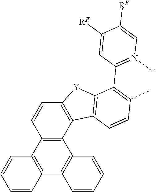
C12=C(C=CC(C)=C1C1=N(C)C=C([RE])C([RF])=C1)C1=C([Y]2)C=CC2=C1C1=C(C3=C2C=CC=C3)C=CC=C1
